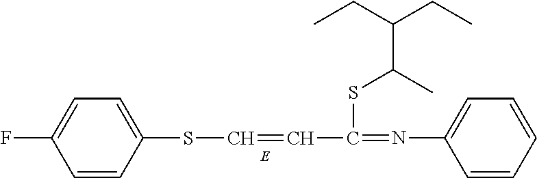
C1=CC(SC=CC(=NC2=CC=CC=C2)SC(C)C(CC)CC)=CC=C1F
